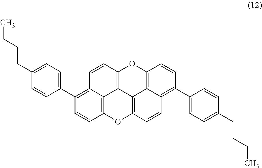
C12=C(C3=CC=C(CCCC)C=C3)C=CC3=C1C1=C(C=C2)OC2=C4C1=C(O3)C=CC4=C(C1=CC=C(CCCC)C=C1)C=C2
